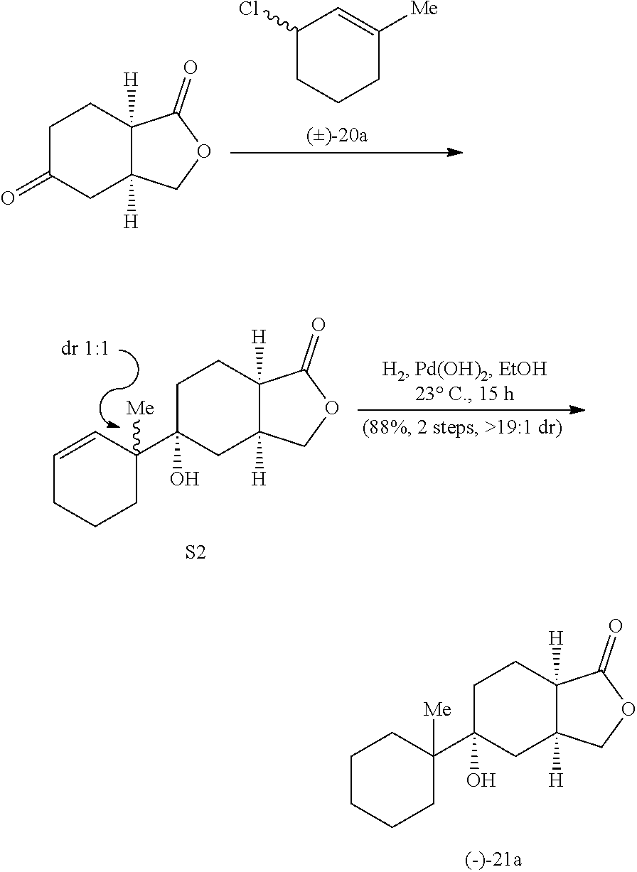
C1(Cl)CCCC([Me])=C1.C1C(=O)CC2([H])C([H])(C1)C(=O)OC2.C1C(C2([Me])C=CCCC2)(O)CC2([H])C([H])(C1)C(=O)OC2.[S2].C1C(C2([Me])CCCCC2)(O)CC2([H])C([H])(C1)C(=O)OC2
